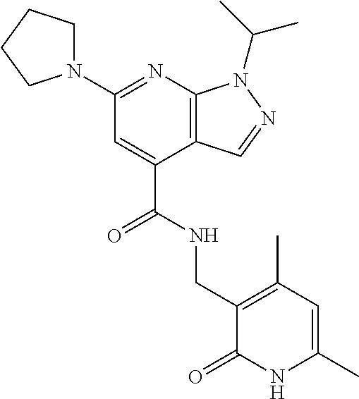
C(C1=CC(N2CCCC2)=NC2=C1C=NN2C(C)C)(NCC1=C(C)C=C(C)NC1=O)=O
